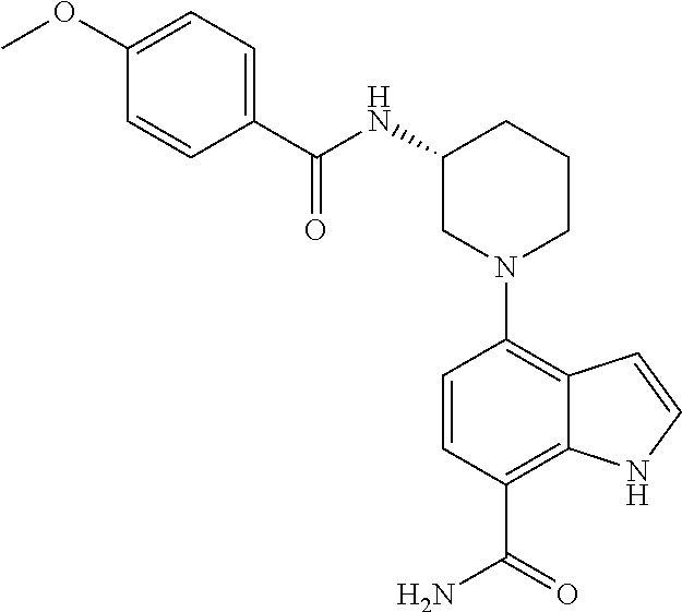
N1(C2=C3C(=C(C(=O)N)C=C2)NC=C3)CCCC(NC(C2=CC=C(OC)C=C2)=O)C1
